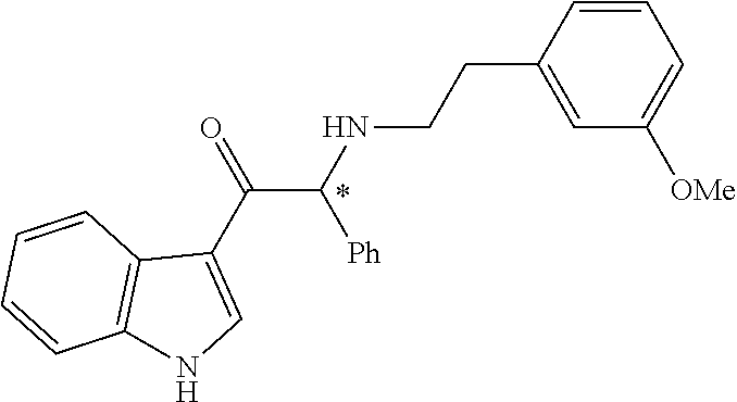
C1=CC(CCNC(C(C2=CNC3=C2C=CC=C3)=O)[Ph])=CC([OMe])=C1
